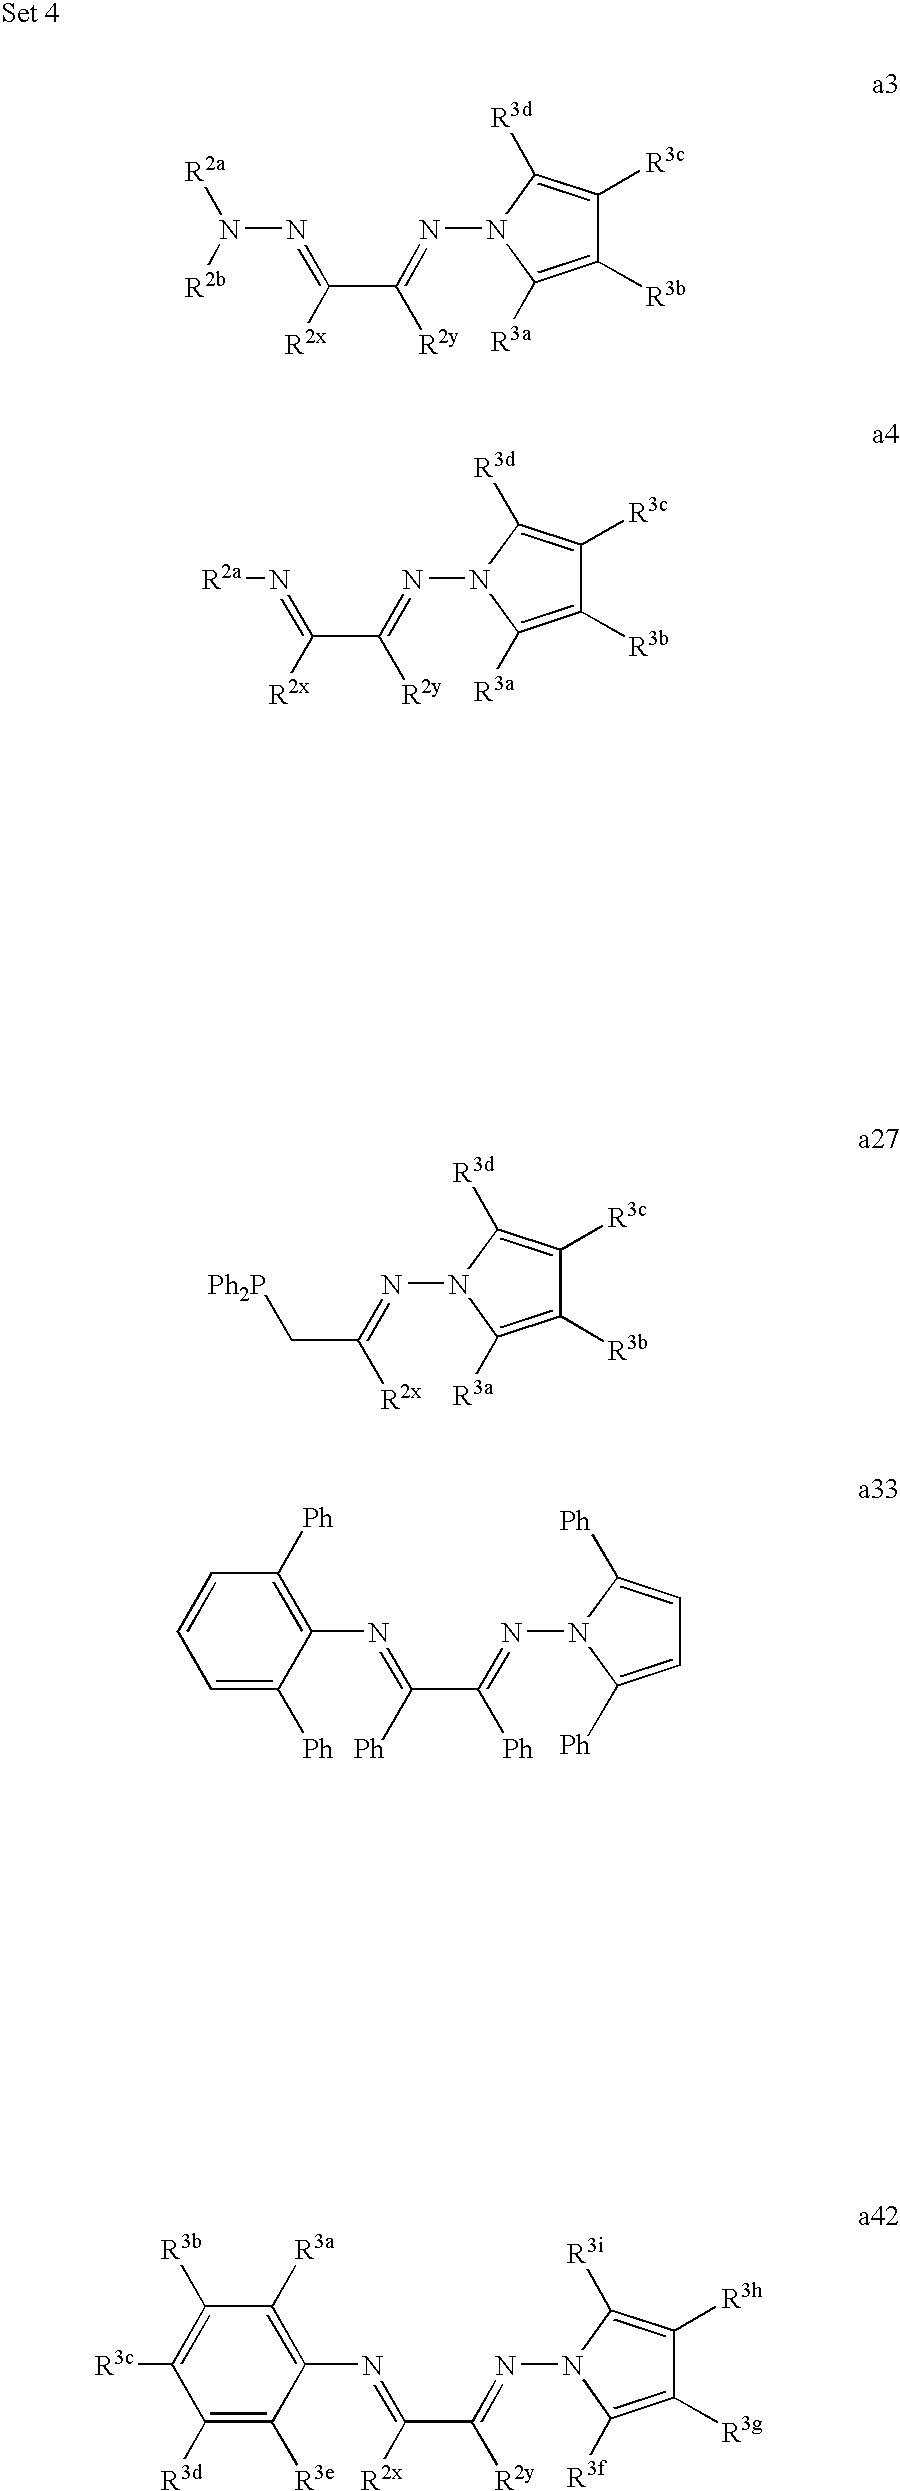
C1([R3b])=C([R3a])N(N=C(C([R2x])=NN([R2a])[R2b])[R2y])C([R3d])=C1[R3c].C1([R3b])=C([R3a])N(N=C(C([R2x])=N[R2a])[R2y])C([R3d])=C1[R3c].C1([R3b])=C([R3a])N(N=C(C[Ph2P])[R2x])C([R3d])=C1[R3c].C1=CC=C([Ph])C(N=C(C(=NN2C([Ph])=CC=C2[Ph])[Ph])[Ph])=C1[Ph].C1([R3b])=C([R3c])C([R3d])=C([R3e])C(N=C(C(=NN2C([R3i])=C([R3h])C([R3g])=C2[R3f])[R2y])[R2x])=C1[R3a]
